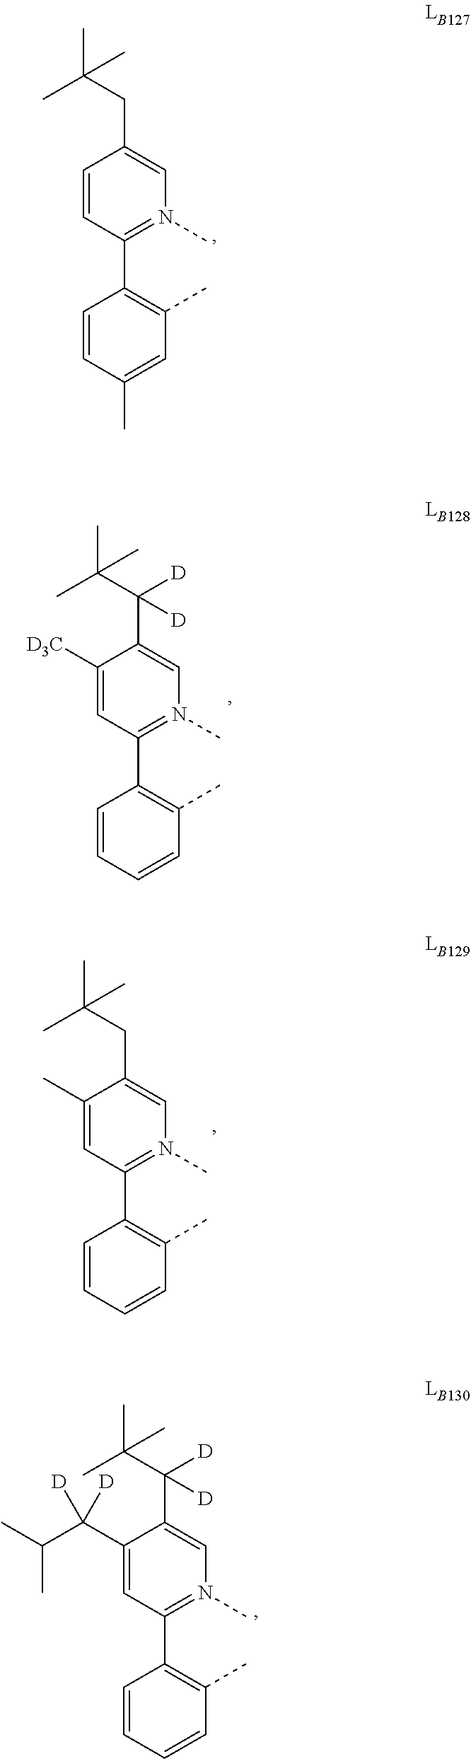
C1(C(C(C)C)([D])[D])=CC(C2=C(C)C=CC=C2)=N(C)C=C1C([D])(C(C)(C)C)[D].C1=CC(C2=C(C)C=C(C)C=C2)=N(C)C=C1CC(C)(C)C.C1([D3C])=CC(C2=C(C)C=CC=C2)=N(C)C=C1C([D])(C(C)(C)C)[D].C1(C)=CC(C2=C(C)C=CC=C2)=N(C)C=C1CC(C)(C)C
